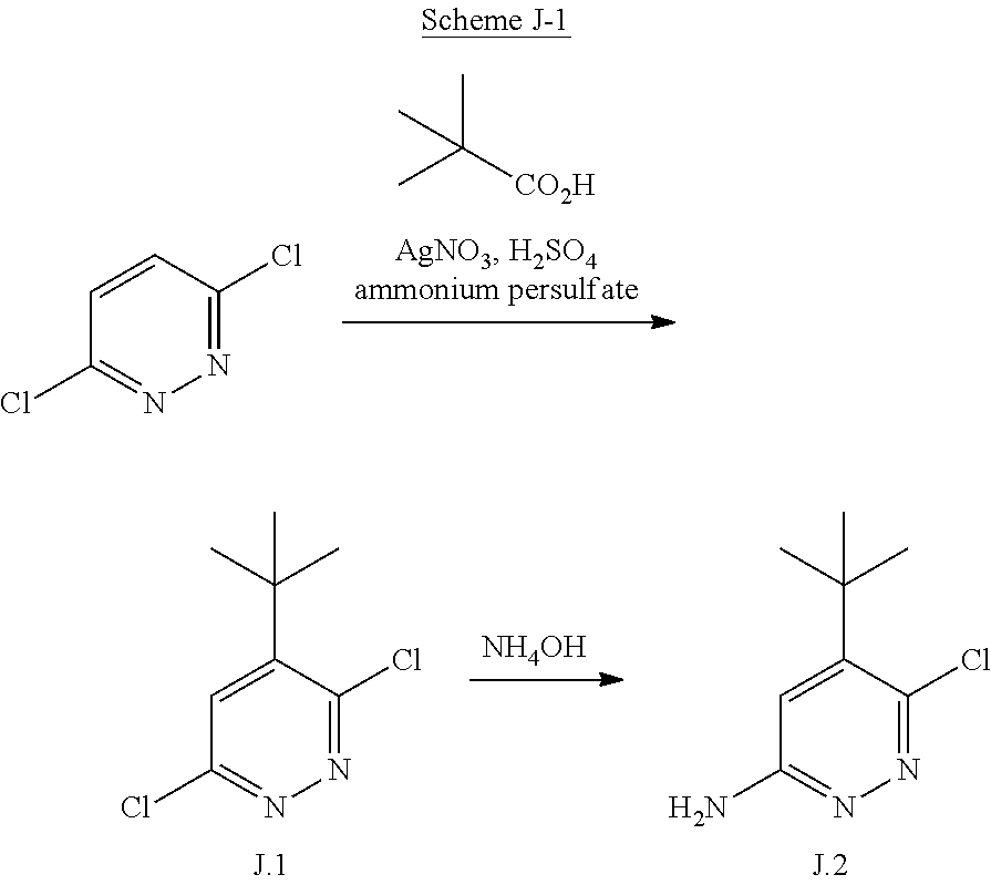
CC([CO2H])(C)C.C1(Cl)=NN=C(Cl)C=C1.C1(Cl)=NN=C(Cl)C(C(C)(C)C)=C1.[NH4OH].C1(N)=NN=C(Cl)C(C(C)(C)C)=C1
